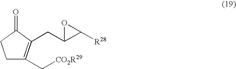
C1C(C[CO2R29])=C(CC2C([R28])O2)C(=O)C1
